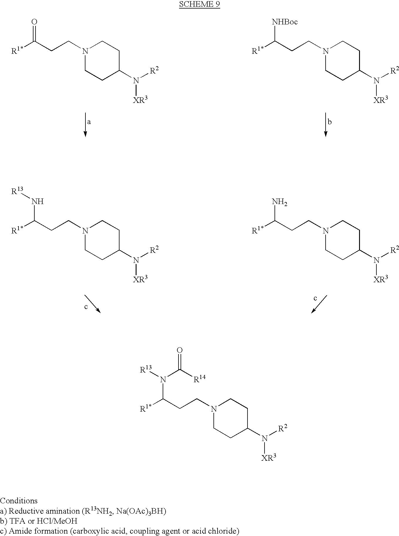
N1(CCC([R1*])=O)CCC(N([R2])[XR3])CC1.N1(CCC([R1*])[NHBoc])CCC(N([R2])[XR3])CC1.N1(CCC([R1*])N[R13])CCC(N([R2])[XR3])CC1.N1(CCC([R1*])N)CCC(N([R2])[XR3])CC1.N1(CCC([R1*])N([R13])C([R14])=O)CCC(N([R2])[XR3])CC1
